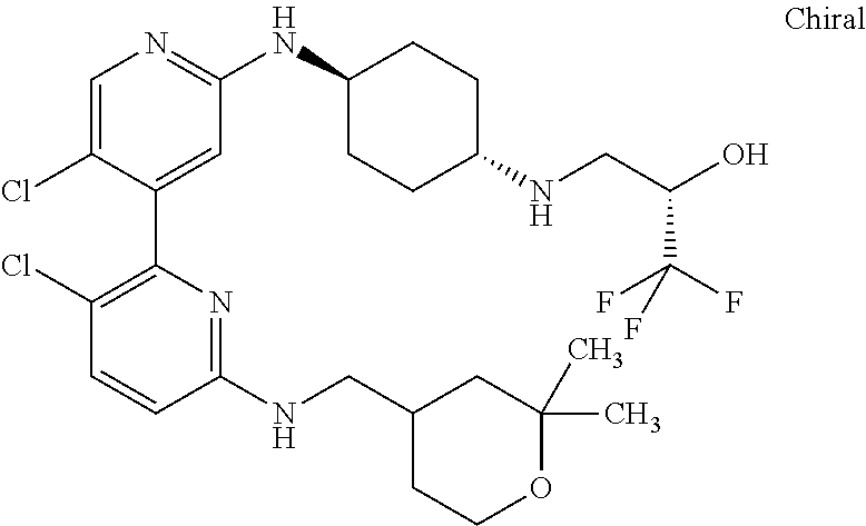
C1=C(Cl)C(C2=C(Cl)C=CC(NCC3CCOC(C)(C)C3)=N2)=CC(NC2CCC(NCC(O)C(F)(F)F)CC2)=N1
